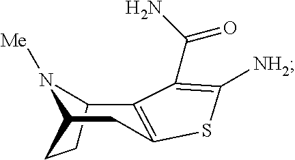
C12=C(SC([NH2])=C1C(N)=O)CC1CCC2N1[Me]
